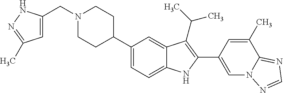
C1(C2CCN(CC3=CC(C)=NN3)CC2)=CC=C2C(=C1)C(C(C)C)=C(C1=CN3C(=NC=N3)C(C)=C1)N2
